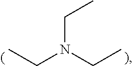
N(CC)(CC)CC
